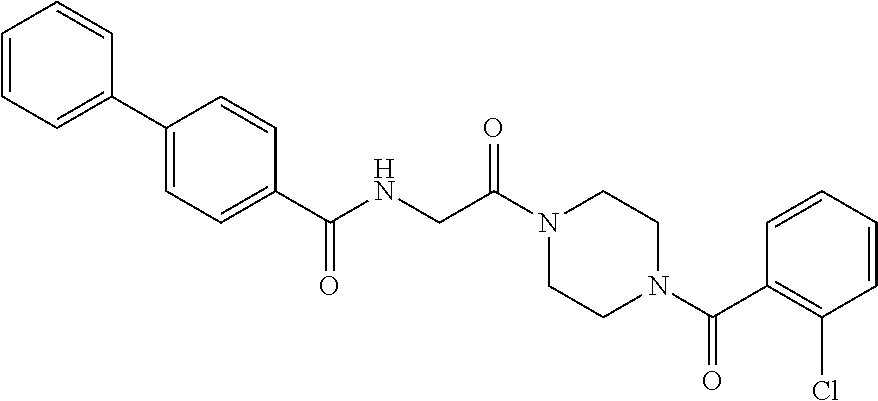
N1(C(CNC(=O)C2=CC=C(C3=CC=CC=C3)C=C2)=O)CCN(C(C2=C(Cl)C=CC=C2)=O)CC1
